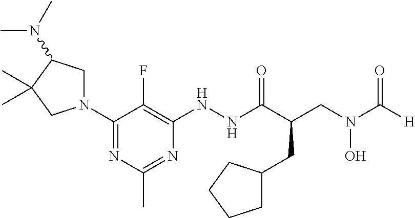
C1(N2CC(N(C)C)C(C)(C)C2)=NC(C)=NC(NNC(C(CN(C([H])=O)O)CC2CCCC2)=O)=C1F
